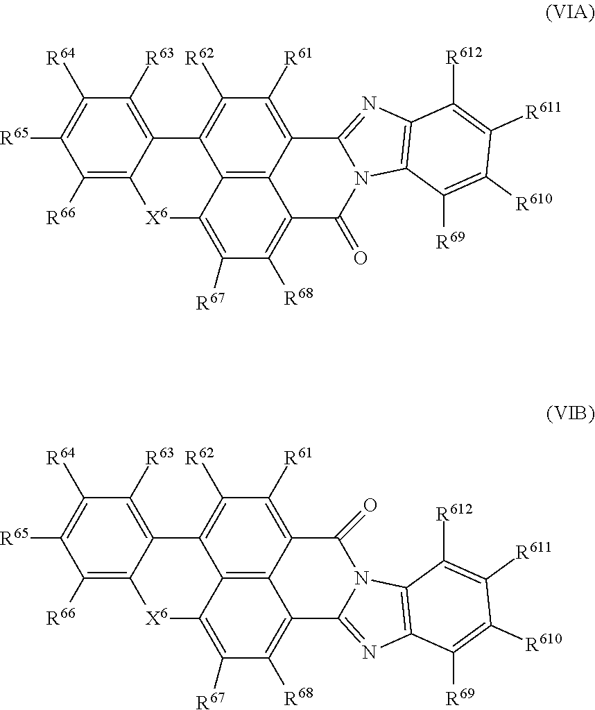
C12=C3C4=C([R61])C([R62])=C1C1=C([R63])C([R64])=C([R65])C([R66])=C1[X6]C2=C([R67])C([R68])=C3C(=O)N1C4=NC2=C1C([R69])=C([R610])C([R611])=C2[R612].C12=C3C4=C([R61])C([R62])=C1C1=C([R63])C([R64])=C([R65])C([R66])=C1[X6]C2=C([R67])C([R68])=C3C1=NC2=C(N1C4=O)C([R612])=C([R611])C([R610])=C2[R69]
